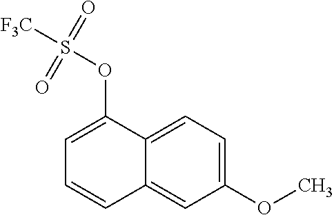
C1=C(OS([F3C])(=O)=O)C2=CC=C(OC)C=C2C=C1
